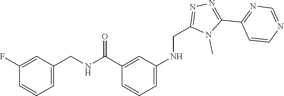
C1(C2=NN=C(CNC3=CC=CC(C(NCC4=CC=CC(F)=C4)=O)=C3)N2C)=NC=NC=C1
